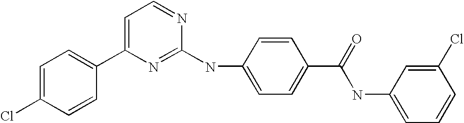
C1=C(Cl)C=CC(C2=CC=NC(NC3=CC=C(C(=O)NC4=CC=CC(Cl)=C4)C=C3)=N2)=C1
